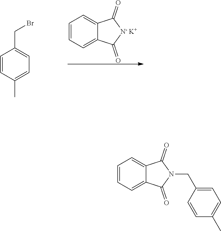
C1=CC(C)=CC=C1CBr.C1=CC=C2C(=C1)C(=O)[N- K+]C2=O.C1=CC=C2C(=C1)C(=O)N(CC1=CC=C(C)C=C1)C2=O
